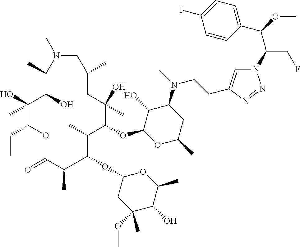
C1(C(OC)C(CF)N2C=C(CCN(C3C(O)C(OC4C(C)C(OC5CC(OC)(C)C(O)C(C)O5)C(C)C(=O)OC(CC)C(O)(C)C(O)C(C)N(C)CC(C)CC4(O)C)OC(C)C3)C)N=N2)=CC=C(I)C=C1
